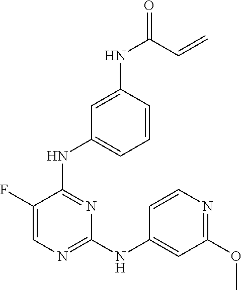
C1=C(F)C(NC2=CC=CC(NC(C=C)=O)=C2)=NC(NC2=CC(OC)=NC=C2)=N1
